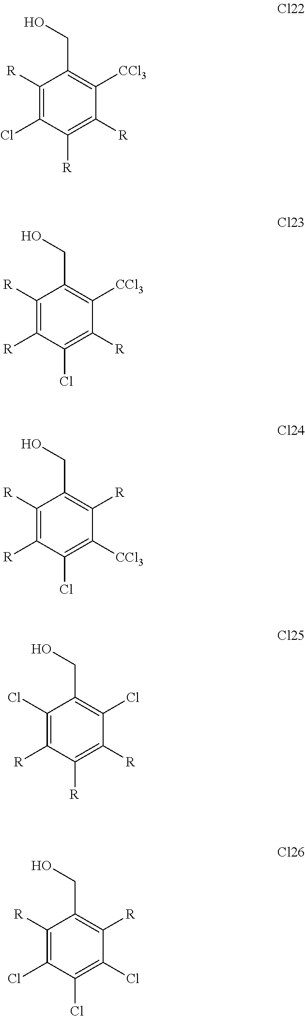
C1([R])=C(Cl)C([R])=C([R])C([CCl3])=C1CO.C1([R])=C([R])C(Cl)=C([R])C([CCl3])=C1CO.C1([R])=C([R])C(Cl)=C([CCl3])C([R])=C1CO.C1(Cl)=C([R])C([R])=C([R])C(Cl)=C1CO.C1([R])=C(Cl)C(Cl)=C(Cl)C([R])=C1CO
